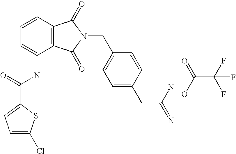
C1=CC=C(NC(=O)C2=CC=C(Cl)S2)C2=C1C(=O)N(CC1=CC=C(CC(=N)N)C=C1)C2=O.C(C(F)(F)F)(O)=O
